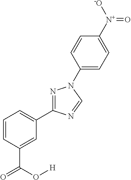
C1=CC=C(C2=NN(C3=CC=C([N+]([-O])=O)C=C3)C=N2)C=C1C(O[H])=O
